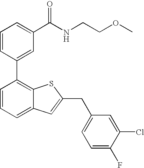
C1=CC(C2=C3C(=CC=C2)C=C(CC2=CC=C(F)C(Cl)=C2)S3)=CC(C(NCCOC)=O)=C1
